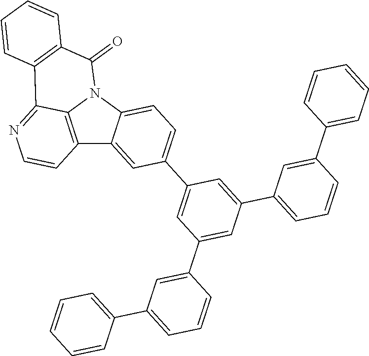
C12=C3N(C4=CC=C(C5=CC(C6=CC(C7=CC=CC=C7)=CC=C6)=CC(C6=CC=CC(C7=CC=CC=C7)=C6)=C5)C=C14)C(=O)C1=C(C3=NC=C2)C=CC=C1
